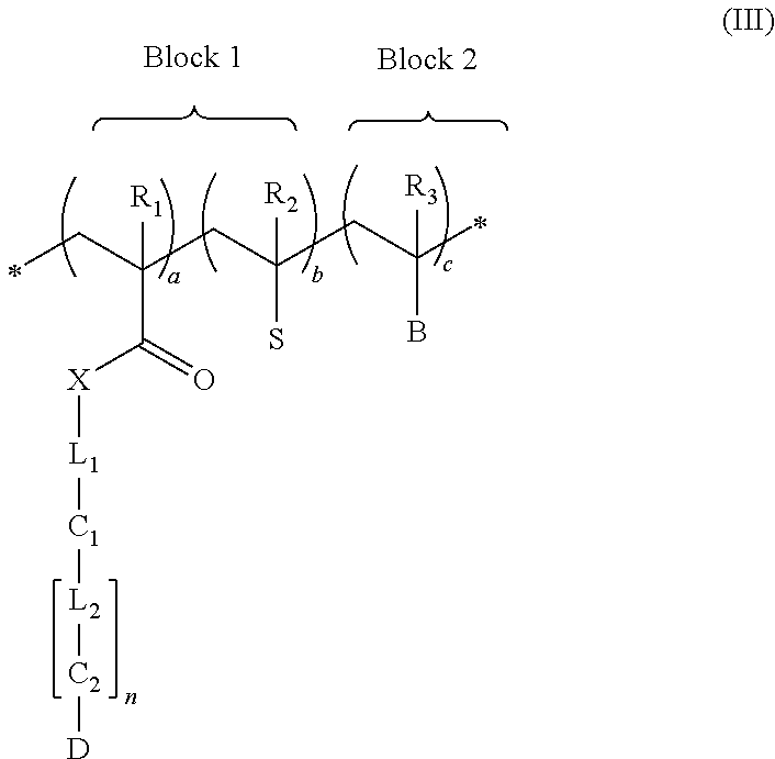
C(C)C(CC(CC(C)(B)[R3])(S)[R2])([R1])C(=O)[X][L1][C1][L2][C2][D]
